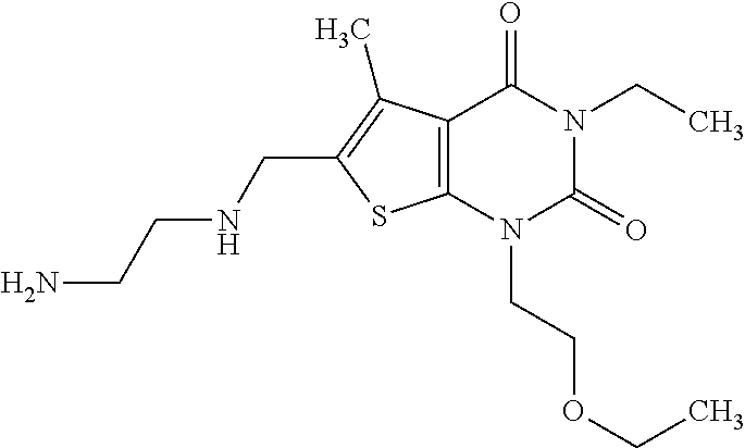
C12=C(N(CCOCC)C(=O)N(CC)C1=O)SC(CNCCN)=C2C
